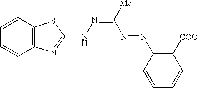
C1=CC2=C(C=C1)N=C(NN=C(N=NC1=C([COO-])C=CC=C1)[Me])S2
